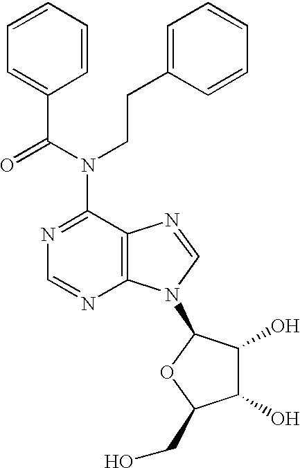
C12=C(N=CN1C1C(O)C(O)C(CO)O1)C(N(CCC1=CC=CC=C1)C(=O)C1=CC=CC=C1)=NC=N2
